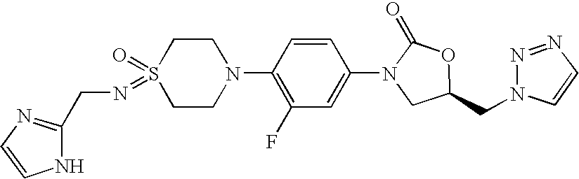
C1CN(C2=C(F)C=C(N3CC(CN4C=CN=N4)OC3=O)C=C2)CCS1(=O)=NCC1=NC=CN1
